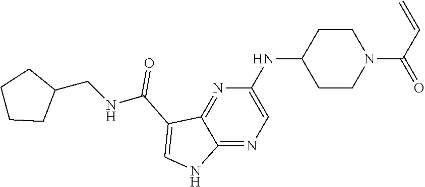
C1(NC2CCN(C(C=C)=O)CC2)=CN=C2C(=N1)C(C(NCC1CCCC1)=O)=CN2
